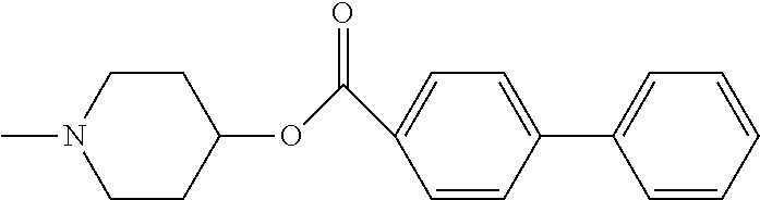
C1=CC(C2=CC=CC=C2)=CC=C1C(OC1CCN(C)CC1)=O
